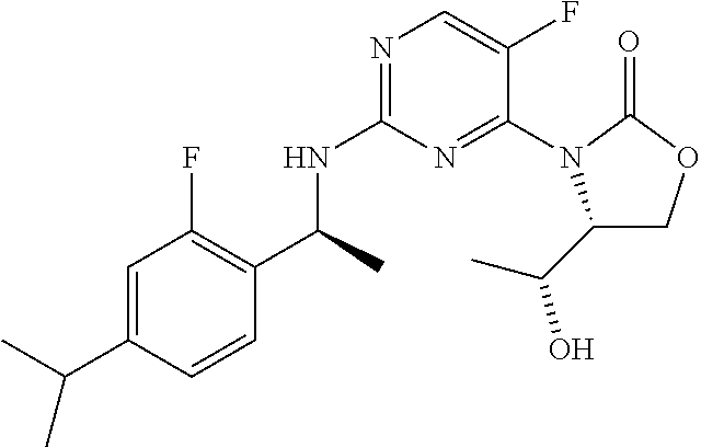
N1=C(NC(C)C2=C(F)C=C(C(C)C)C=C2)N=C(N2C(C(C)O)COC2=O)C(F)=C1
